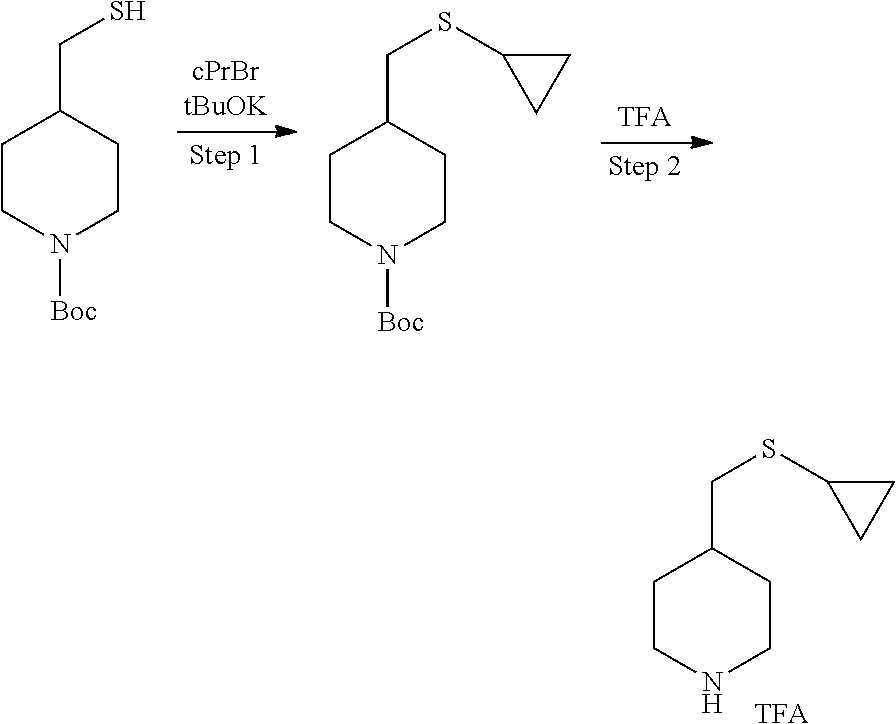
C1(CSC2CC2)CCNCC1.[TFA].C1(CS)CCN([Boc])CC1.C1(CSC2CC2)CCN([Boc])CC1
